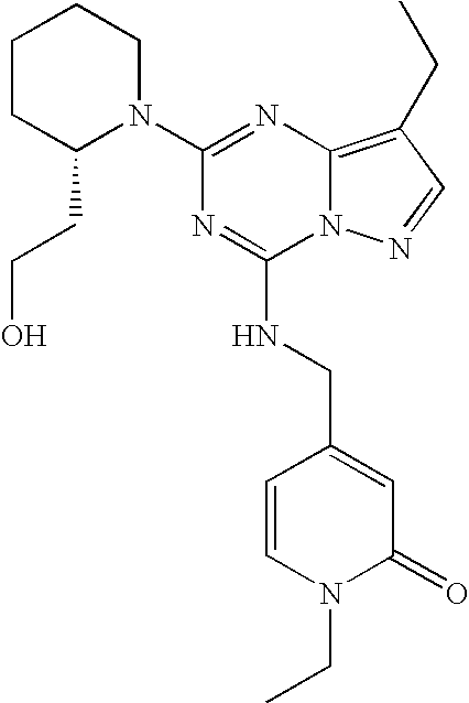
N1=C(NCC2=CC(=O)N(CC)C=C2)N2C(=C(CC)C=N2)N=C1N1CCCCC1CCO
